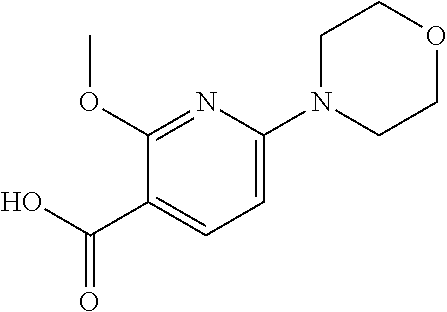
C1=C(N2CCOCC2)N=C(OC)C(C(O)=O)=C1
